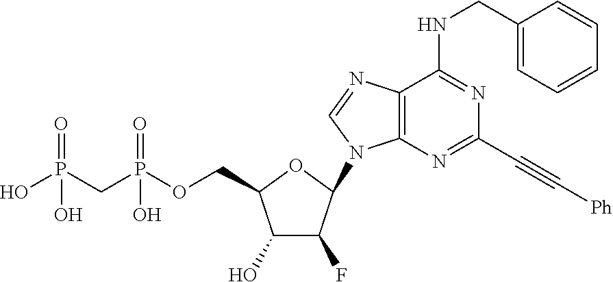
C1(O)C(F)C(N2C3=C(N=C2)C(NCC2=CC=CC=C2)=NC(C#C[Ph])=N3)OC1COP(CP(O)(=O)O)(=O)O
